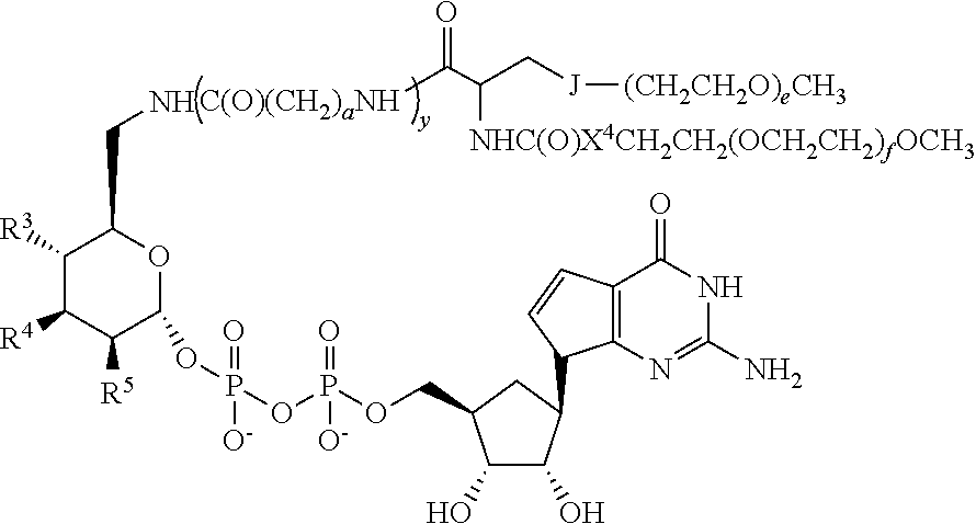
[C(O)(CH2)aNH]C(C(C[J][(CH2CH2O)eCH3])[NHC(O)X4CH2CH2(OCH2CH2)fOCH3])=O.C1([R3])C([R4])C([R5])C(OP(=O)([O-])OP(OCC2C(O)C(O)C(C3C4=C(C=C3)C(=O)NC(N)=N4)C2)(=O)[O-])OC1CN
